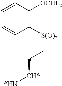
C1=CC([OCHF2])=C([S(O)2]CC[CH*][*HN])C=C1
